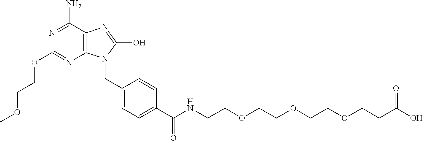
N1=C(N)C2=C(N=C1OCCOC)N(CC1=CC=C(C(NCCOCCOCCOCCC(O)=O)=O)C=C1)C(O)=N2
